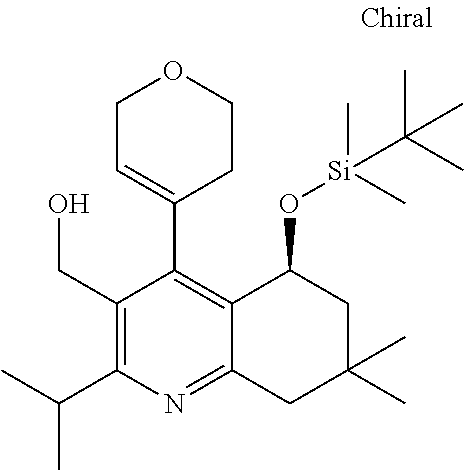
C1(CO)=C(C(C)C)N=C2C(=C1C1=CCOCC1)C(O[Si](C)(C)C(C)(C)C)CC(C)(C)C2
